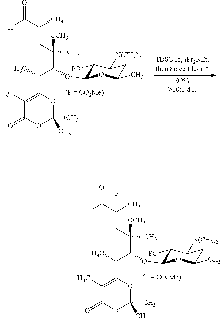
C(CC(C([H])=O)(C)F)([OCH3])(C)C(C(C1=C(C)C(=O)OC(C)(C)O1)C)OC1C([PO])C([N(CH3)2])CC(C)O1.C(CC(C([H])=O)C)([OCH3])(C)C(C(C1=C(C)C(=O)OC(C)(C)O1)C)OC1C([PO])C([N(CH3)2])CC(C)O1
